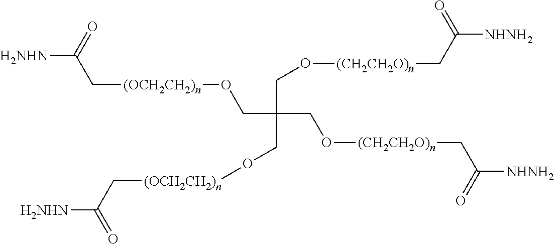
[H2NHN]C(=O)C[(OCH2CH2)n]OCC(CO[(OCH2CH2)n]CC([H2NHN])=O)(CO[(CH2CH2O)n]CC([NHNH2])=O)CO[(CH2CH2O)n]CC([NHNH2])=O
